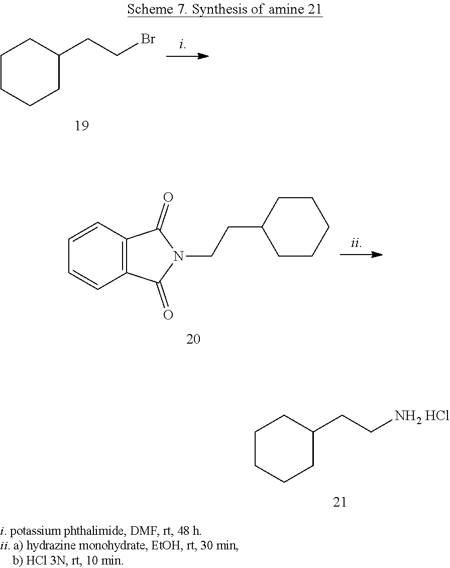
C1CCCC(CC[NH2 HCl])C1.C1=CC2=C(C=C1)C(=O)N(CCC1CCCCC1)C2=O.C1CCCC(CCBr)C1
